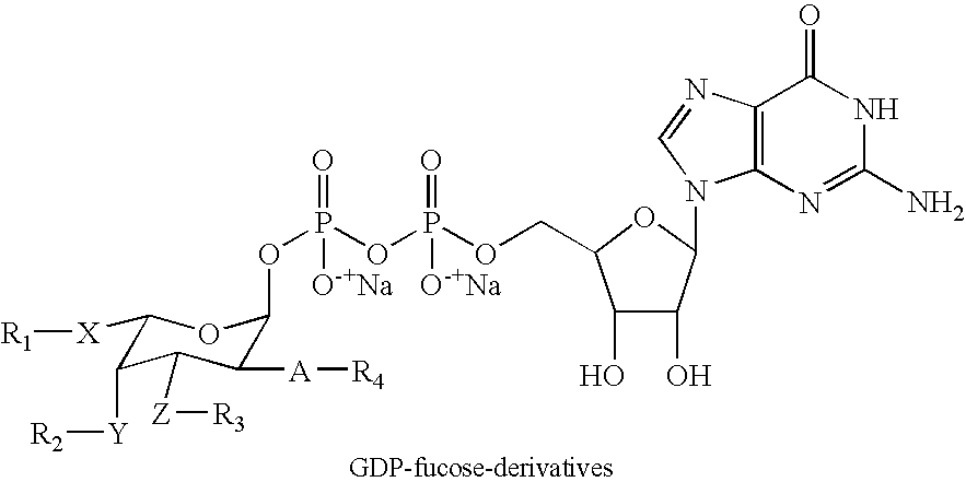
C1([X][R1])C([Y][R2])C([Z][R3])C([A][R4])C(OP(=O)(OP(=O)(OCC2C(O)C(O)C(N3C4=C(N=C3)C(=O)NC(N)=N4)O2)[O-+Na])[O-+Na])O1
